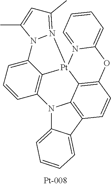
N12C3=CC=CC=C3C3=C1C1=C(C=C3)OC3=CC=CC=N3[Pt]13C1=C2C=CC=C1N1N3=C(C)C=C1C
